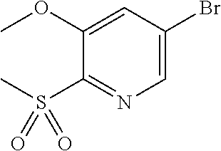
C1=C(Br)C=C(OC)C(S(C)(=O)=O)=N1
